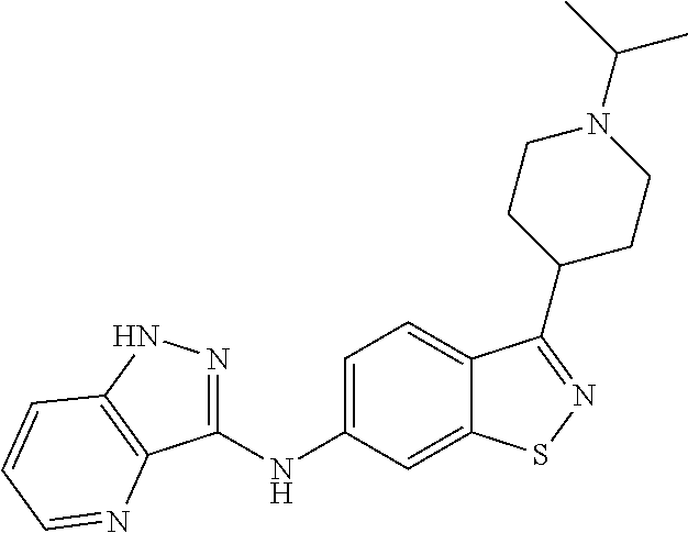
C1(NC2=CC=C3C(=C2)SN=C3C2CCN(C(C)C)CC2)=NNC2=C1N=CC=C2
